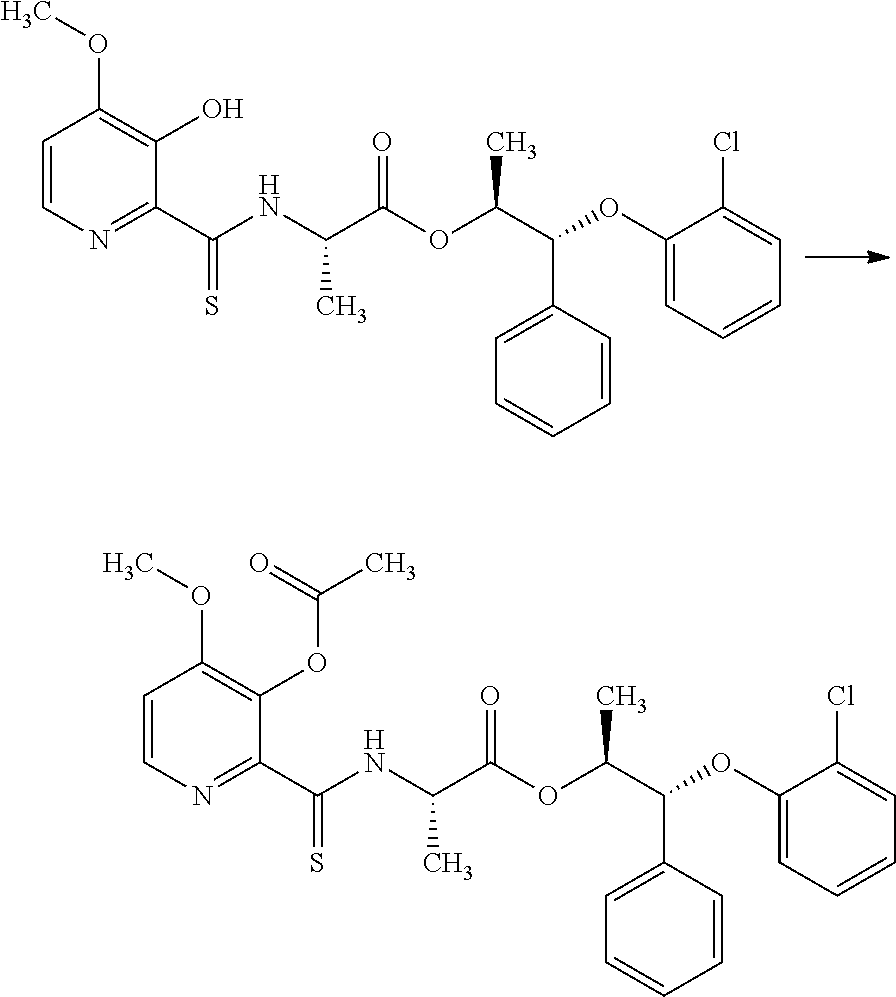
C1=CN=C(C(NC(C(OC(C(OC2=CC=CC=C2Cl)C2=CC=CC=C2)C)=O)C)=S)C(O)=C1OC.C1=CN=C(C(NC(C(OC(C(OC2=CC=CC=C2Cl)C2=CC=CC=C2)C)=O)C)=S)C(OC(C)=O)=C1OC
